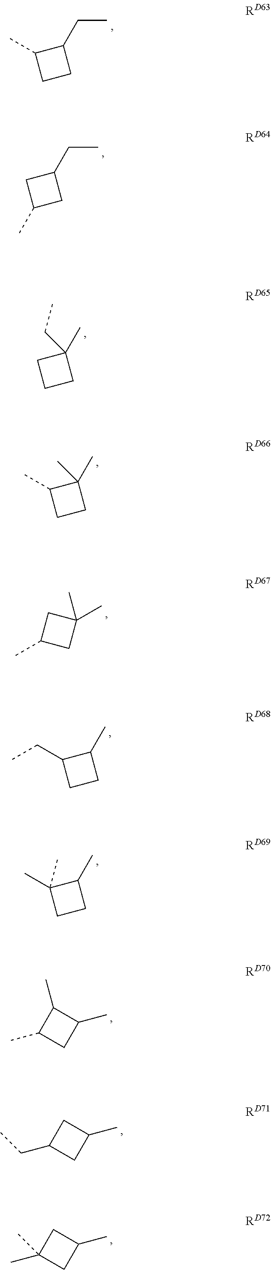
C(C)C1C(C)CC1.C(C)C1CC(C)C1.CC1(CC)CCC1.CC1(C)C(C)CC1.C1(C)CC(C)(C)C1.C1(C)C(CC)CC1.C1(C)C(C)(C)CC1.C1(C)CC(C)C1C.C1(CC)CC(C)C1.C1(C)(C)CC(C)C1
